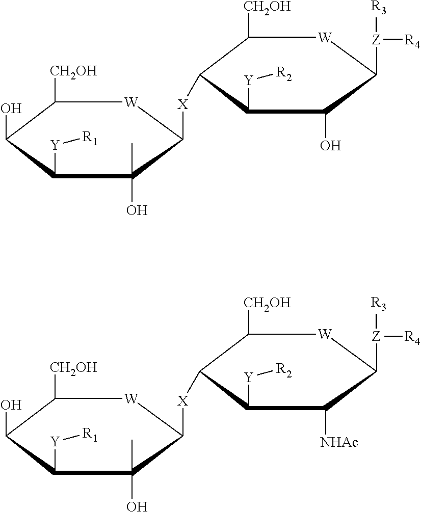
C1([CH2OH])C(O)C([Y][R1])C(C)(O)C([X]C2C([CH2OH])[W]C([Z]([R3])[R4])C(O)C2[Y][R2])[W]1.C1([CH2OH])C(O)C([Y][R1])C(C)(O)C([X]C2C([CH2OH])[W]C([Z]([R3])[R4])C([NHAc])C2[Y][R2])[W]1
